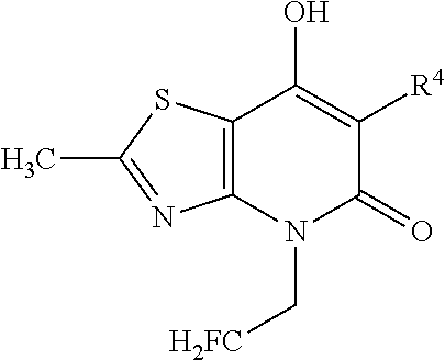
C12=C(N(C[H2FC])C(=O)C([R4])=C1O)N=C(C)S2
